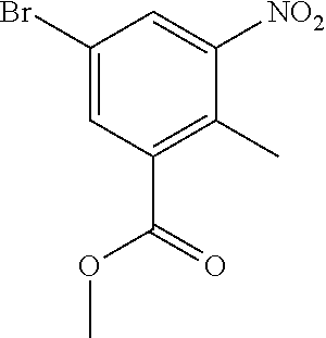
C1=C([NO2])C(C)=C(C(=O)OC)C=C1Br
